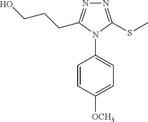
N1=C(SC)N(C2=CC=C([OCH3])C=C2)C(CCCO)=N1
